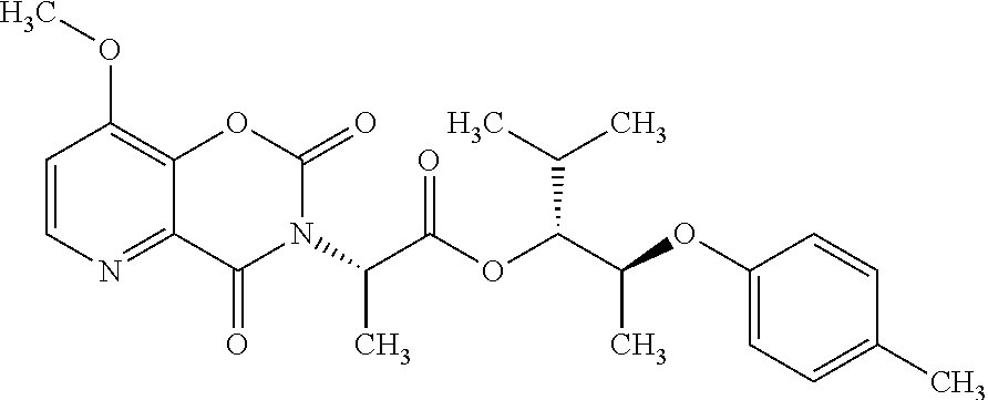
C12=NC=CC(OC)=C1OC(=O)N(C(C(OC(C(OC1=CC=C(C)C=C1)C)C(C)C)=O)C)C2=O
